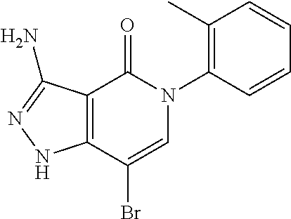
C12=C(C(Br)=CN(C3=C(C)C=CC=C3)C1=O)NN=C2N
